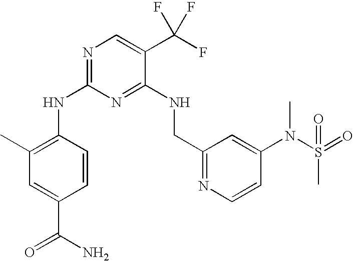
C1(NC2=NC=C(C(F)(F)F)C(NCC3=NC=CC(N(S(=O)(=O)C)C)=C3)=N2)=C(C)C=C(C(N)=O)C=C1
